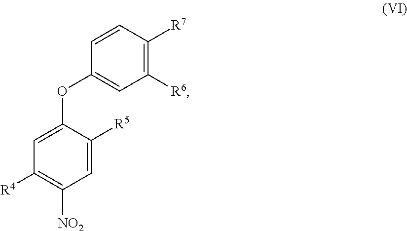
C1=C(OC2=CC([R6])=C([R7])C=C2)C([R5])=CC([NO2])=C1[R4]
